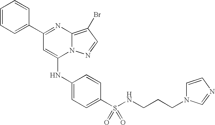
C1=C(C2=NC3=C(Br)C=NN3C(NC3=CC=C(S(=O)(=O)NCCCN4C=CN=C4)C=C3)=C2)C=CC=C1
